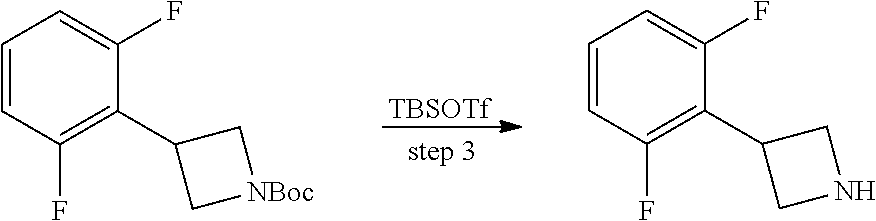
[TBSOTf].C1=CC(F)=C(C2C[NBoc]C2)C(F)=C1.C1=CC(F)=C(C2CNC2)C(F)=C1
